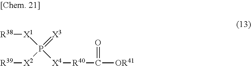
[R38][X1]P([X4][R40]C([OR41])=O)(=[X3])[X2][R39]
